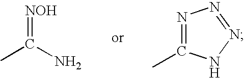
[NOH]=C(N)C.N1=C(C)NN=N1
